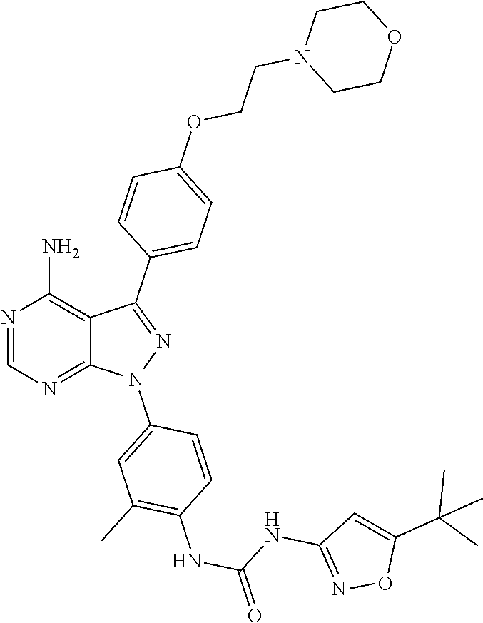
N1=CN=C2C(=C1N)C(C1=CC=C(OCCN3CCOCC3)C=C1)=NN2C1=CC(C)=C(NC(NC2=NOC(C(C)(C)C)=C2)=O)C=C1
